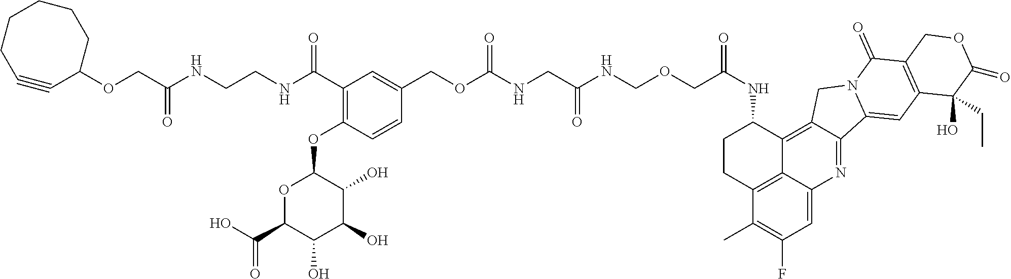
C1(NC(=O)COCNC(CNC(OCC2=CC(C(NCCNC(COC3C#CCCCCC3)=O)=O)=C(OC3OC(C(O)=O)C(O)C(O)C3O)C=C2)=O)=O)CCC2=C3C1=C1C(=NC3=CC(F)=C2C)C2=CC3=C(C(=O)N2C1)COC(=O)C3(O)CC
